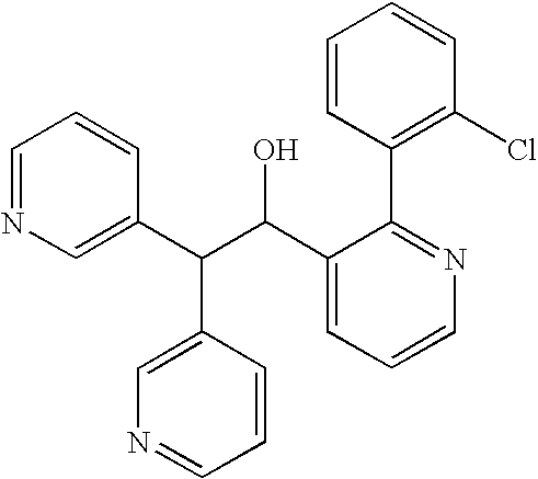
C1=CC(C2=NC=CC=C2C(C(C2=CN=CC=C2)C2=CN=CC=C2)O)=C(Cl)C=C1
